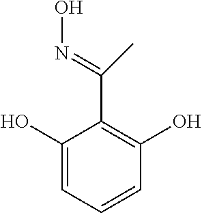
C1(O)=CC=CC(O)=C1C(=NO)C
